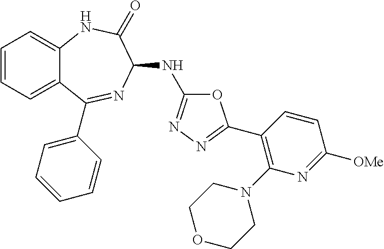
C1(C2=NN=C(NC3N=C(C4=CC=CC=C4)C4=CC=CC=C4NC3=O)O2)=C(N2CCOCC2)N=C([OMe])C=C1
